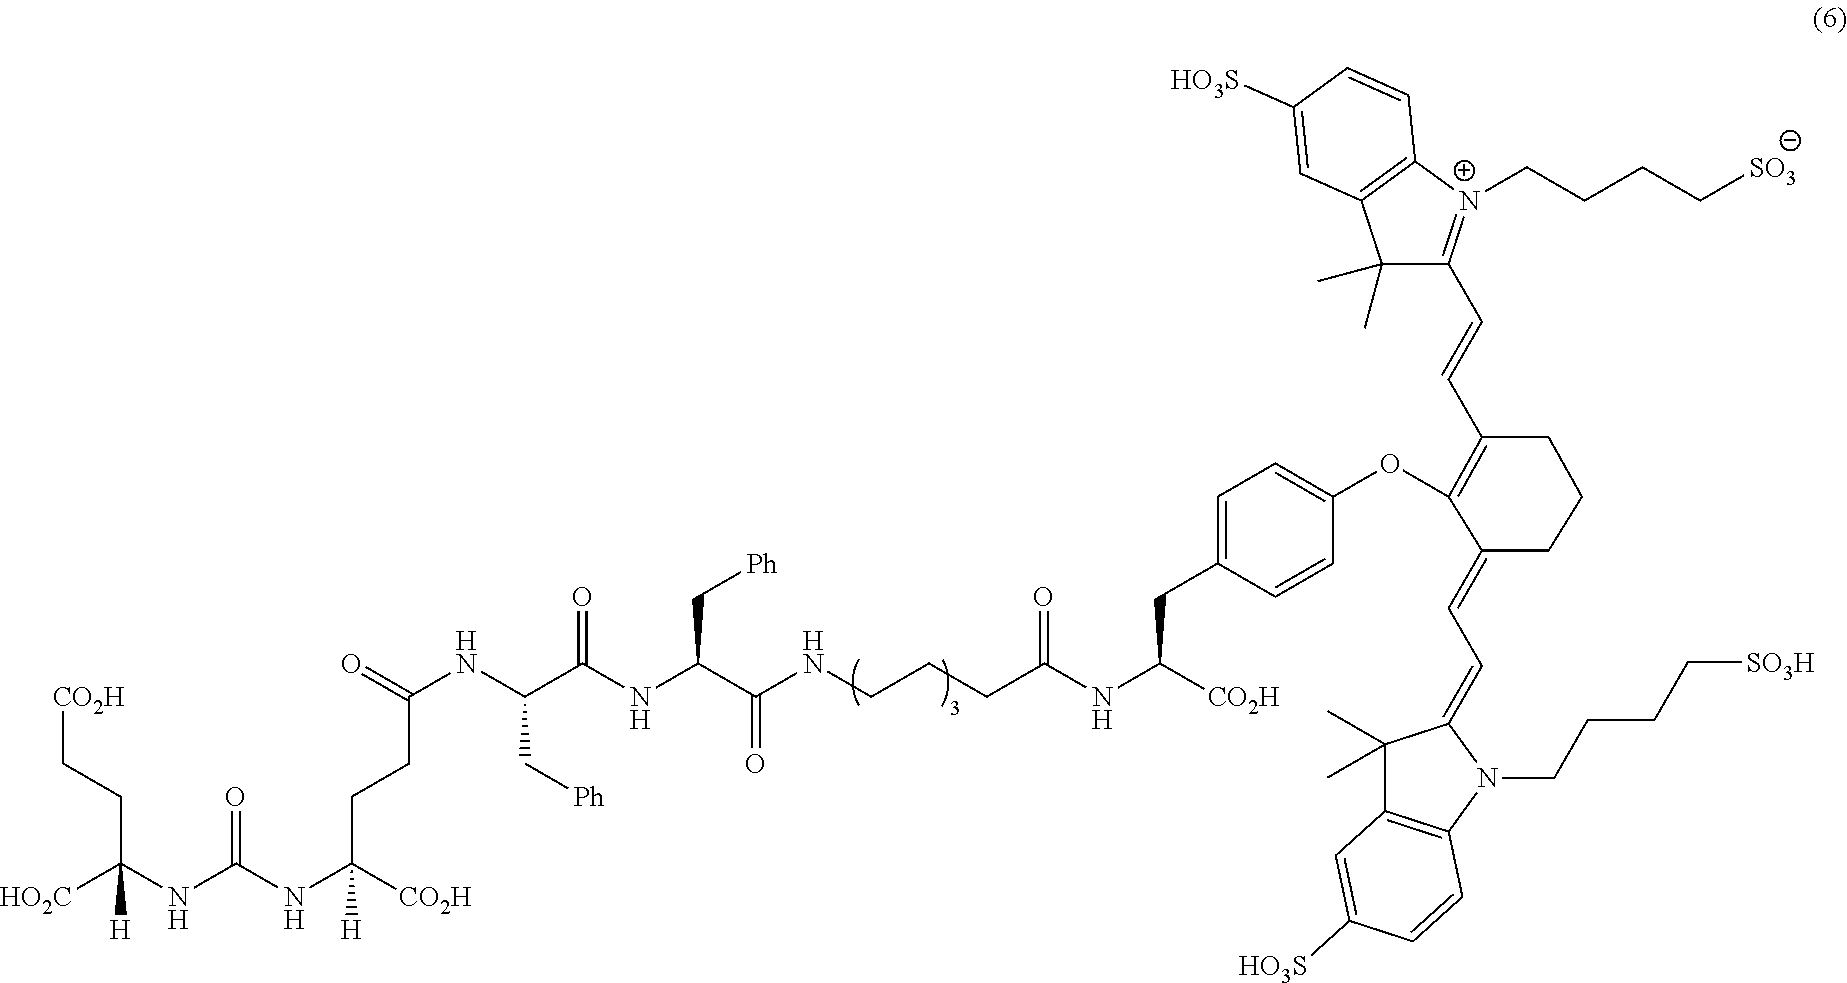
C1(C)(C)C(C=CC2=C(OC3=CC=C(CC(NC(CCCNC(C(NC(C(NC(CCC(NC(NC(CC[CO2H])([HO2C])[H])=O)([CO2H])[H])=O)C[Ph])=O)C[Ph])=O)=O)[CO2H])C=C3)C(=CC=C3C(C)(C)C4=C(N3CCCC[SO3H])C=CC([HO3S])=C4)CCC2)=[N+](CCCC[SO3])C2=C1C=C([HO3S])C=C2
